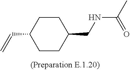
C1C(C=C)CCC(CNC(C)=O)C1
